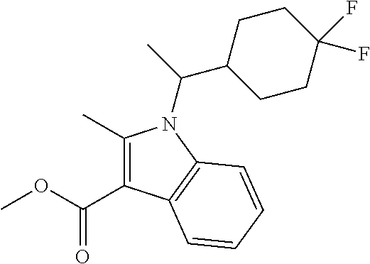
C1(C)=C(C(OC)=O)C2=C(C=CC=C2)N1C(C)C1CCC(F)(F)CC1
